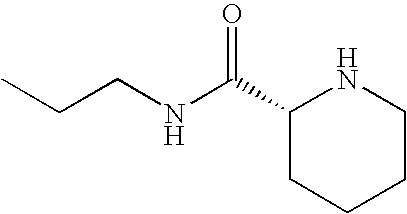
C(CNC(C1CCCCN1)=O)C
